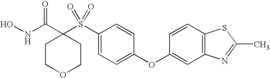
N(C(=O)C1(S(C2=CC=C(OC3=CC4=C(C=C3)SC(C)=N4)C=C2)(=O)=O)CCOCC1)O
